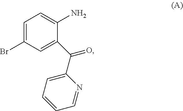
C1=C(Br)C=C(C(C2=CC=CC=N2)=O)C(N)=C1
